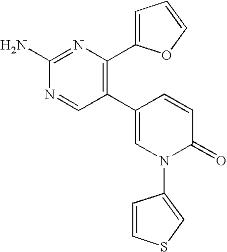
C1(C2=C(C3=CC=CO3)N=C(N)N=C2)=CN(C2=CSC=C2)C(=O)C=C1
